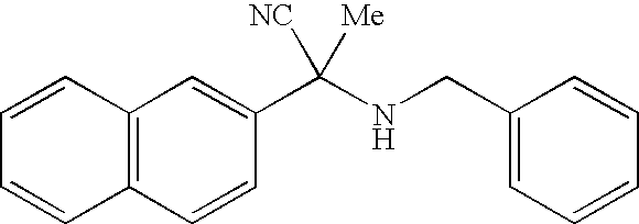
C12=C(C=CC(C(NCC3=CC=CC=C3)([NC])[Me])=C1)C=CC=C2
